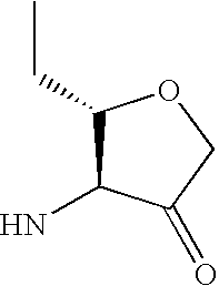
C1(CC)C(N)C(=O)CO1
